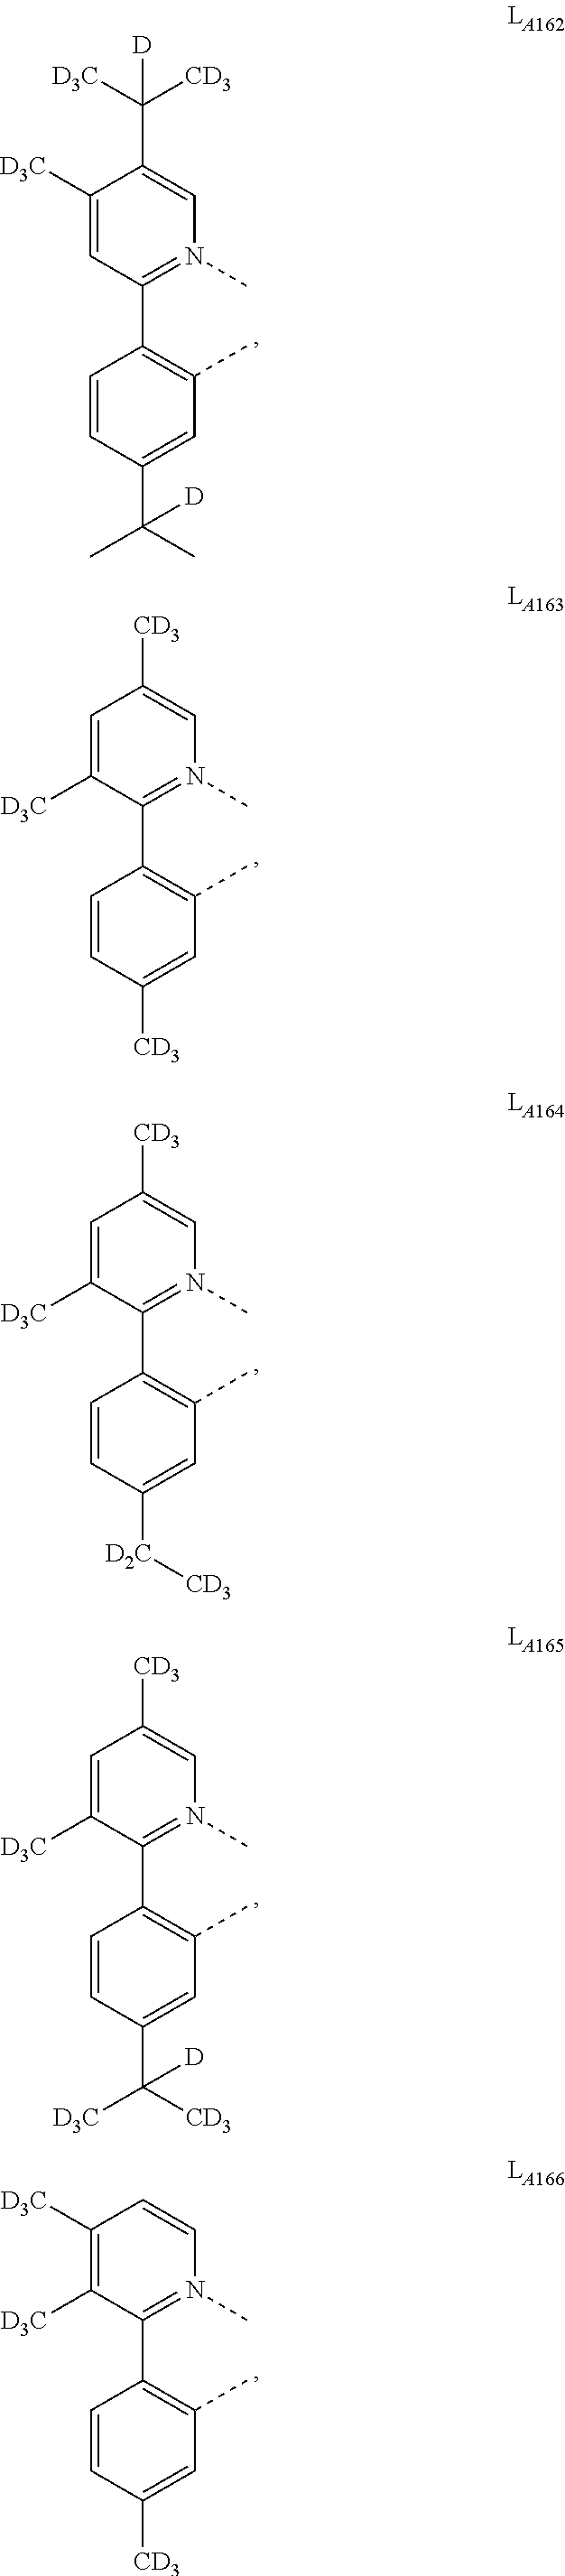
C1(C2=N(C)C=C(C([D3C])([CD3])[D])C([D3C])=C2)=C(C)C=C(C(C)(C)[D])C=C1.C1(C2=N(C)C=C([CD3])C=C2[D3C])=C(C)C=C([CD3])C=C1.C1(C2=N(C)C=C([CD3])C=C2[D3C])=C(C)C=C([D2C][CD3])C=C1.C1(C2=N(C)C=C([CD3])C=C2[D3C])=C(C)C=C(C([CD3])([D3C])[D])C=C1.C1(C2=N(C)C=CC([D3C])=C2[D3C])=C(C)C=C([CD3])C=C1
